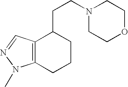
C12=C(N(C)N=C1)CCCC2CCN1CCOCC1
